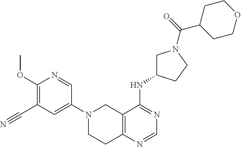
C(C1=C(OC)N=CC(N2CCC3=C(C2)C(NC2CN(C(C4CCOCC4)=O)CC2)=NC=N3)=C1)#N
